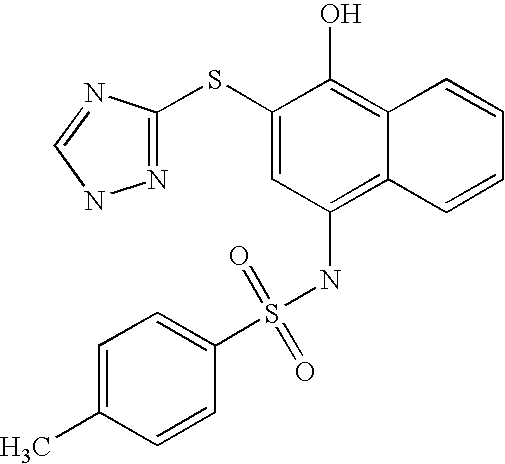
C1=C(C)C=CC(S(NC2=C3C(=C(O)C(SC4=NNC=N4)=C2)C=CC=C3)(=O)=O)=C1
